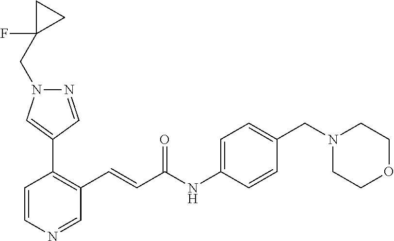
C1=CN=CC(C=CC(NC2=CC=C(CN3CCOCC3)C=C2)=O)=C1C1=CN(CC2(F)CC2)N=C1
